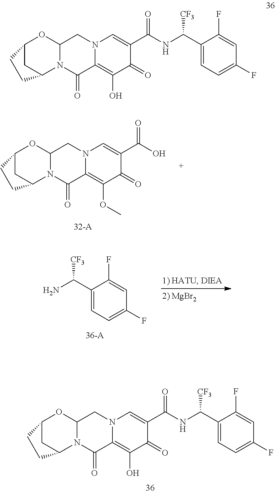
C12CC(N3C(O1)CN1C(=C(O)C(=O)C(C(NC(C4=CC=C(F)C=C4F)[CF3])=O)=C1)C3=O)CC2.C12CC(N3C(O1)CN1C(=C(OC)C(=O)C(C(O)=O)=C1)C3=O)CC2.C12CC(N3C(O1)CN1C(=C(O)C(=O)C(C(NC(C4=CC=C(F)C=C4F)[CF3])=O)=C1)C3=O)CC2.NC(C1=CC=C(F)C=C1F)[CF3]
